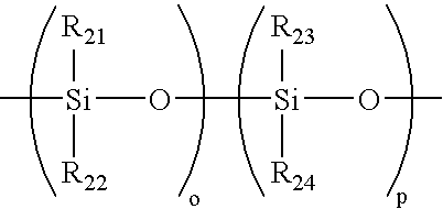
C[Si](O[Si]([R23])([R24])OC)([R21])[R22]
